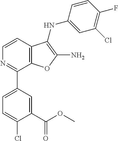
C1=CC2=C(C(C3=CC=C(Cl)C(C(OC)=O)=C3)=N1)OC(N)=C2NC1=CC(Cl)=C(F)C=C1
